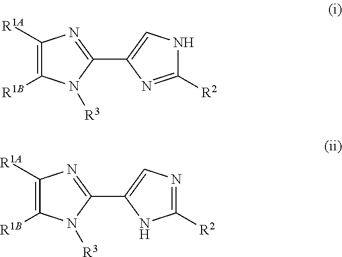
C1([R1A])=C([R1B])N([R3])C(C2=CNC([R2])=N2)=N1.C1([R1A])=C([R1B])N([R3])C(C2=CN=C([R2])N2)=N1
